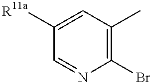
C1(C)=C(Br)N=CC([R11a])=C1
